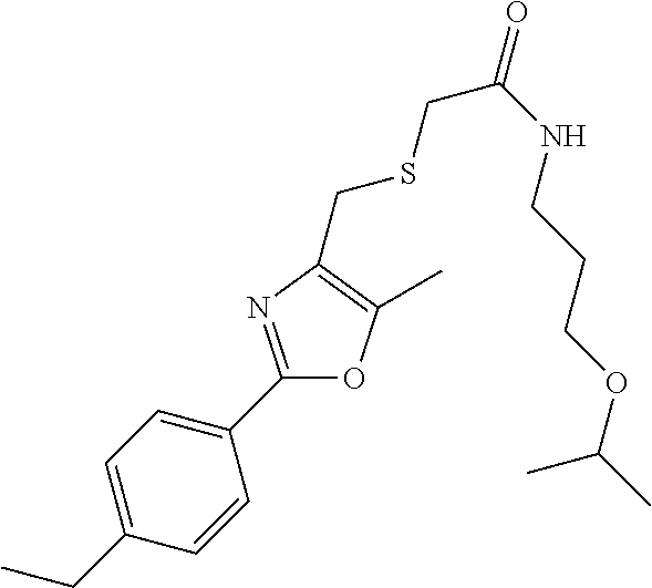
C1=C(CC)C=CC(C2=NC(CSCC(=O)NCCCOC(C)C)=C(C)O2)=C1
